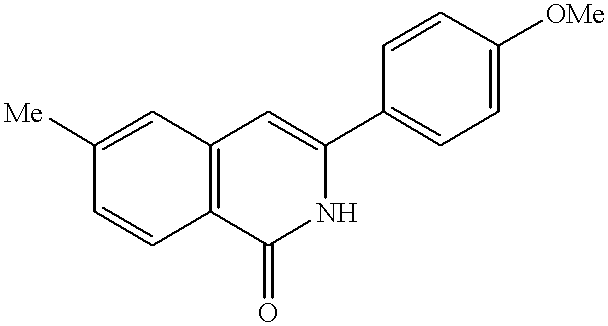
C1=C([Me])C=CC2=C1C=C(C1=CC=C([OMe])C=C1)NC2=O
